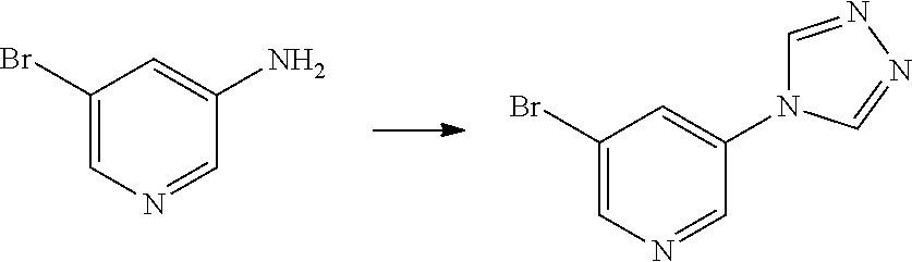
C1(Br)=CN=CC(N2C=NN=C2)=C1.C1(Br)=CN=CC(N)=C1
